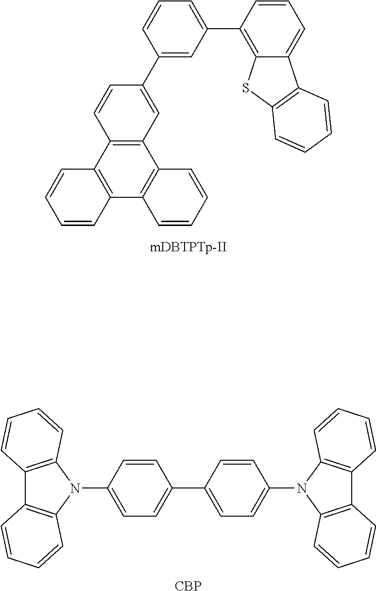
C1(C2=CC3=C(C=C2)C2=C(C4=C3C=CC=C4)C=CC=C2)=CC(C2=C3C(=CC=C2)C2=C(S3)C=CC=C2)=CC=C1.C12=C(N(C3=CC=C(C4=CC=C(N5C6=C(C7=C5C=CC=C7)C=CC=C6)C=C4)C=C3)C3=C1C=CC=C3)C=CC=C2.[CBP]
